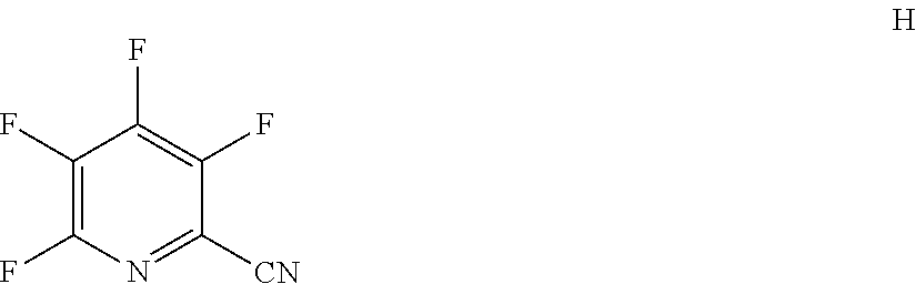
C1(F)=C(F)N=C([CN])C(F)=C1F
